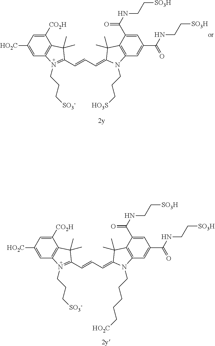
C1([CO2H])=CC([HO2C])=CC2=C1C(C)(C)C(C=CC=C1N(CCCCC[HO2C])C3=C(C(C(NCC[SO3H])=O)=CC(C(NCC[SO3H])=O)=C3)C1(C)C)=N2CCC[SO3-].C1([CO2H])=CC([HO2C])=CC2=C1C(C)(C)C(C=CC=C1N(CCC[HO3S])C3=C(C(C(NCC[SO3H])=O)=CC(C(NCC[SO3H])=O)=C3)C1(C)C)=N2CCC[SO3-]
